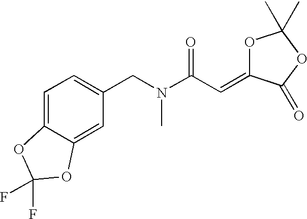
C1=C2C(=CC(CN(C(C=C3OC(C)(C)OC3=O)=O)C)=C1)OC(F)(F)O2
